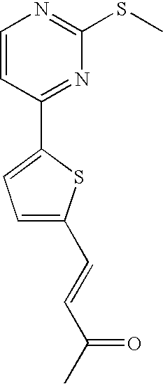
C1=CC(C2=CC=C(C=CC(C)=O)S2)=NC(SC)=N1
